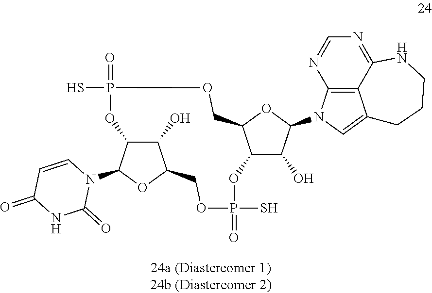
C12=C3C(=NC=N1)NCCCC3=CN2C1C(O)C2C(O1)COP(S)(=O)OC1C(O)C(OC1N1C=CC(=O)NC1=O)COP(=O)(S)O2
